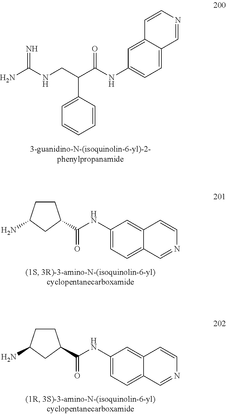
C1=C2C(=CC(NC(C(CNC(N)=N)C3=CC=CC=C3)=O)=C1)C=CN=C2.C1(NC(=O)C2CCC(N)C2)=CC=C2C(=C1)C=CN=C2.C1(NC(=O)C2CCC(N)C2)=CC=C2C(=C1)C=CN=C2
